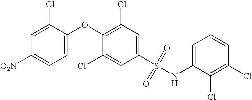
[O2N]C1=CC=C(OC2=C(Cl)C=C(S(=O)(=O)NC3=CC=CC(Cl)=C3Cl)C=C2Cl)C(Cl)=C1
